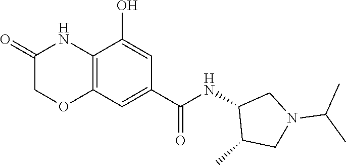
C12=C(C=C(C(NC3C(C)CN(C(C)C)C3)=O)C=C1O)OCC(=O)N2
